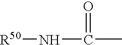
[R50]NC(C)=O
